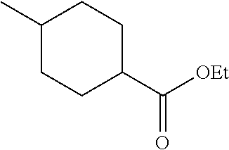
C1(C)CCC(C([OEt])=O)CC1
